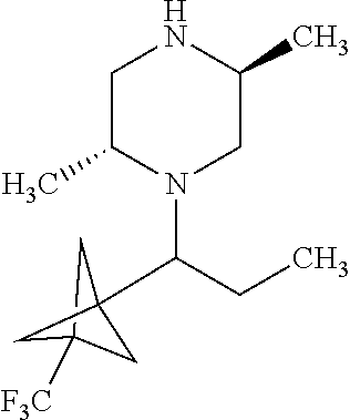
C12([F3C])CC(C(N3CC(C)NCC3C)CC)(C1)C2
